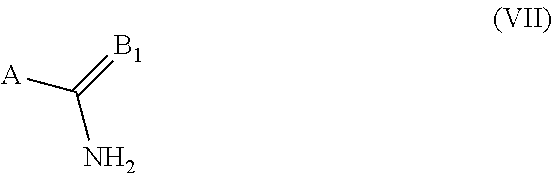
[A]C(=[B1])N
